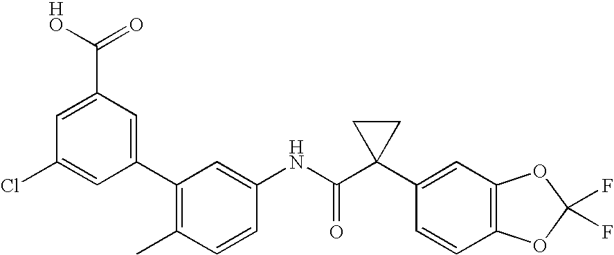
C1(C2=CC(C(O)=O)=CC(Cl)=C2)=C(C)C=CC(NC(C2(C3=CC4=C(C=C3)OC(F)(F)O4)CC2)=O)=C1
